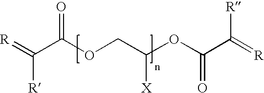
C(C(OCC(OC(C(=[R])[R])=O)[X])=O)(=[R])[R]
